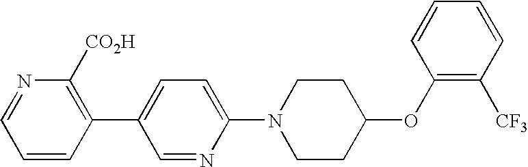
C1=CC(C2=CC=C(N3CCC(OC4=C([CF3])C=CC=C4)CC3)N=C2)=C([CO2H])N=C1
